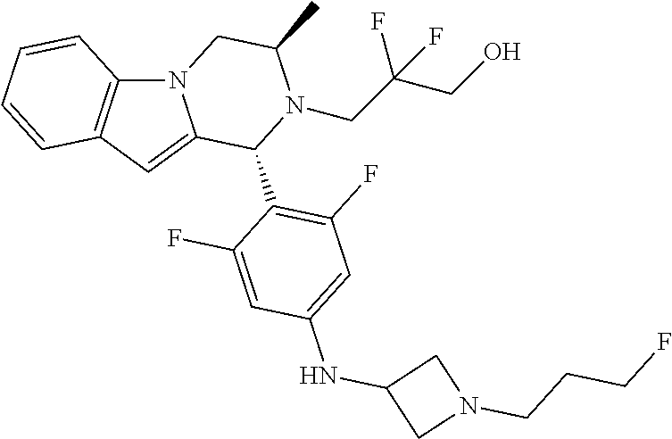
N12C3=C(C=C1C(C1=C(F)C=C(NC4CN(CCCF)C4)C=C1F)N(CC(CO)(F)F)C(C)C2)C=CC=C3
